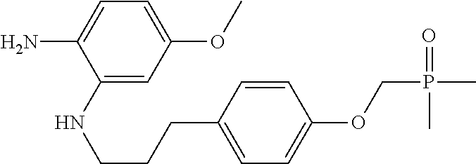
C1(NCCCC2=CC=C(OCP(C)(=O)C)C=C2)=CC(OC)=CC=C1N
